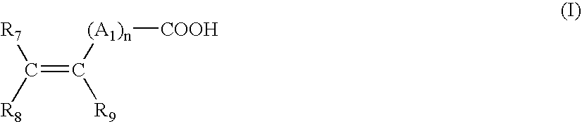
C([R8])([R7])=C([(A1)n][COOH])[R9]
